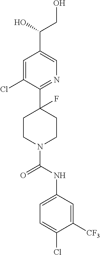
C1=C(Cl)C(C2(F)CCN(C(NC3=CC=C(Cl)C([CF3])=C3)=O)CC2)=NC=C1C(CO)O
